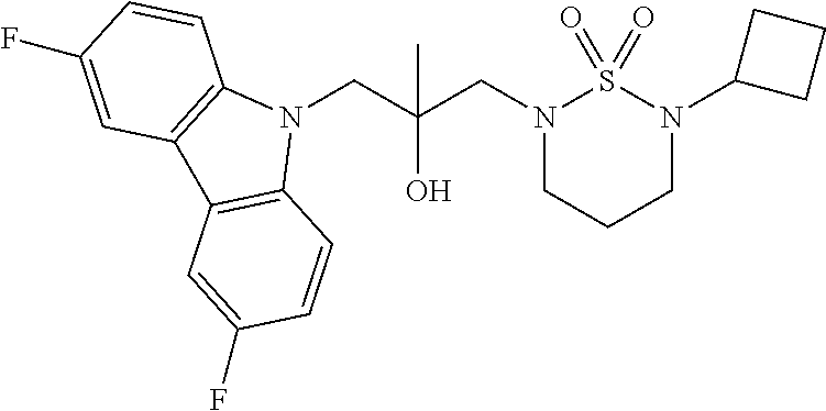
N1(CC(CN2CCCN(C3CCC3)S2(=O)=O)(O)C)C2=C(C3=C1C=CC(F)=C3)C=C(F)C=C2
